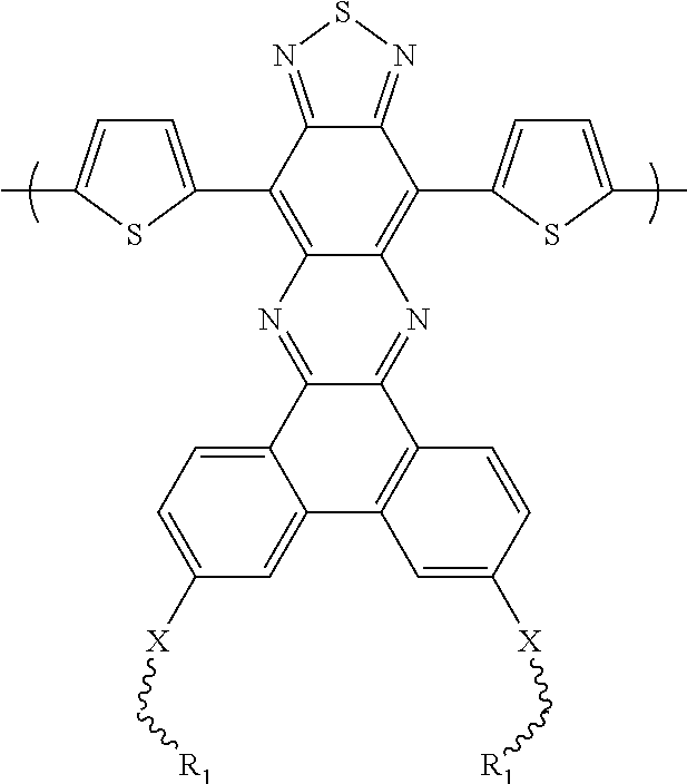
C12=NSN=C1C(C1=CC=C(C)S1)=C1C(=C2C2=CC=C(C)S2)N=C2C(=N1)C1=C(C=C([X]C[R1])C=C1)C1=CC([X]C[R1])=CC=C21
